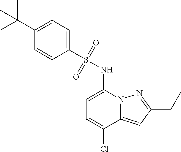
C1=C(NS(C2=CC=C(C(C)(C)C)C=C2)(=O)=O)N2C(=CC(CC)=N2)C(Cl)=C1
